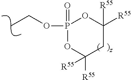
O(P1(=O)OC([R55])([R55])CC([R55])([R55])O1)CC
